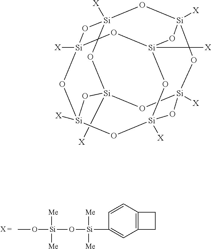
CO[Si]([Me])([Me])O[Si](C1=CC2=C(C=C1)CC2)([Me])[Me].O1[Si]2([X])O[Si]3([X])O[Si]4([X])O[Si]1([X])O[Si]1([X])O[Si]([X])(O[Si]([X])(O[Si]([X])(O1)O4)O3)O2
